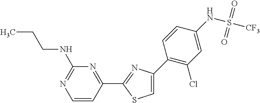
C1=C(C2=C(Cl)C=C(NS(=O)(=O)[CF3])C=C2)N=C(C2=NC(NCCC)=NC=C2)S1
